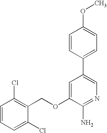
C1=CC=C(Cl)C(COC2=CC(C3=CC=C(OC)C=C3)=CN=C2N)=C1Cl
